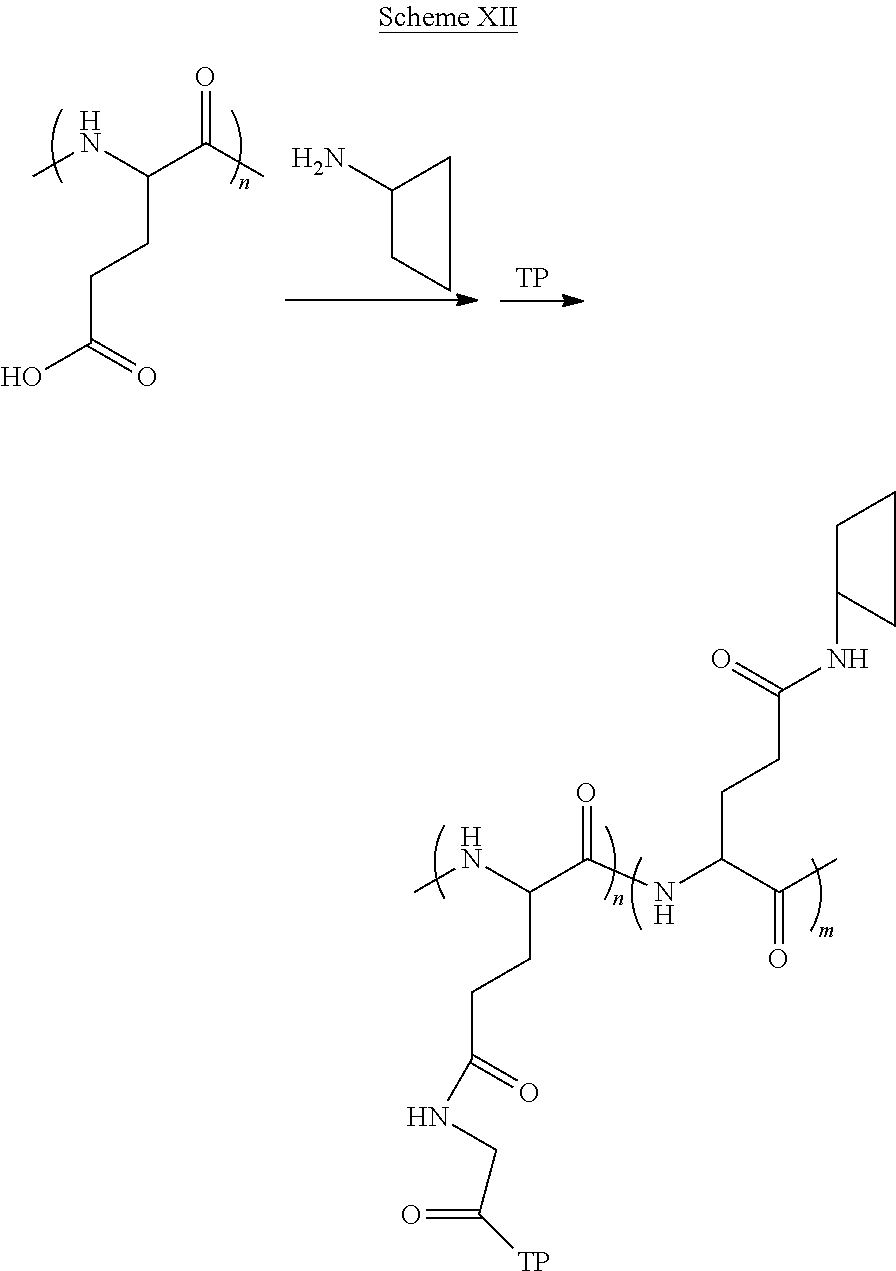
CNC(C(NC(C(C)=O)CCC(=O)NC1CCCC1)=O)CCC(=O)NCC(=O)[TP].CNC(C(C)=O)CCC(=O)O.C1(N)CCC1.[TP]
